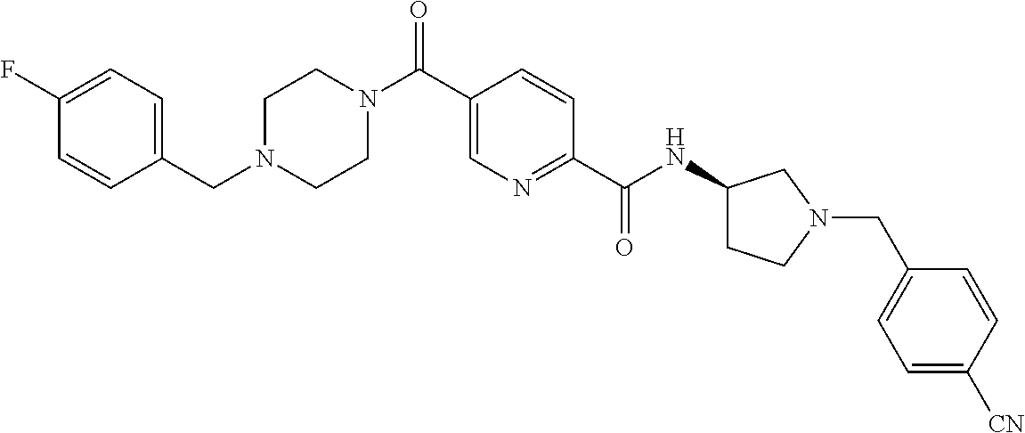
C1CN(C(C2=CN=C(C(=O)NC3CCN(CC4=CC=C([CN])C=C4)C3)C=C2)=O)CCN1CC1=CC=C(F)C=C1
